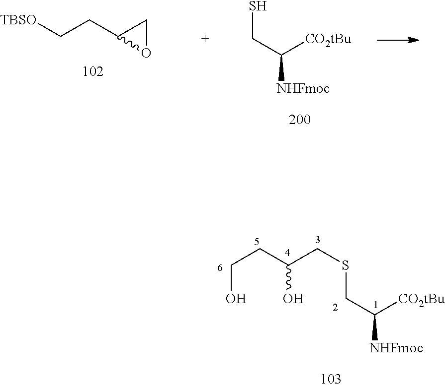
[TBSO]CCC1OC1.SCC([NHFmoc])[CO2tBu].S(CC([NHFmoc])[CO2tBu])CC(O)CCO
